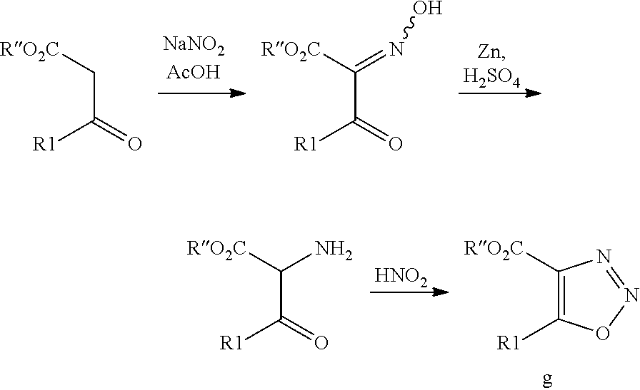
[RO2C]CC([R1])=O.[RO2C]C(C([R1])=O)=NO.[RO2C]C(C([R1])=O)N.[HNO2].[RO2C]C1=C([R1])ON=N1
